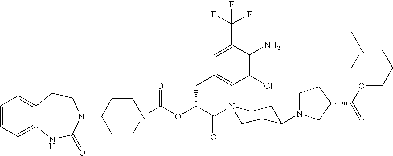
C12=CC=CC=C1NC(=O)N(C1CCN(C(OC(C(=O)N3CCC(N4CCC(C(OCCCN(C)C)=O)C4)CC3)CC3=CC(Cl)=C(N)C(C(F)(F)F)=C3)=O)CC1)CC2
